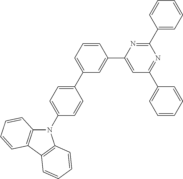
C1=CC=C(C2=CC=C(N3C4=C(C5=C3C=CC=C5)C=CC=C4)C=C2)C=C1C1=CC(C2=CC=CC=C2)=NC(C2=CC=CC=C2)=N1
